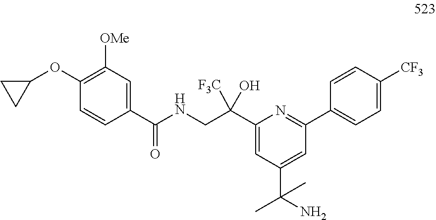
C1(C(CNC(C2=CC([OMe])=C(OC3CC3)C=C2)=O)(O)[F3C])=CC(C(C)(N)C)=CC(C2=CC=C([CF3])C=C2)=N1
